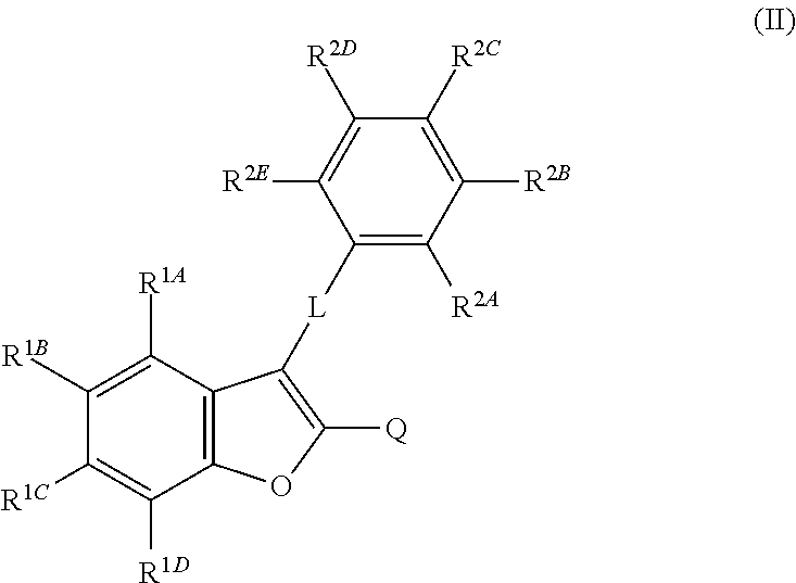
C1([R1C])=C([R1D])C2=C(C([R1A])=C1[R1B])C([L]C1=C([R2A])C([R2B])=C([R2C])C([R2D])=C1[R2E])=C([Q])O2
